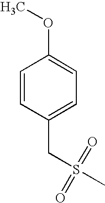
C1=CC(CS(=O)(=O)C)=CC=C1OC
